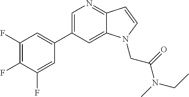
C1(F)=C(F)C(F)=CC(C2=CN=C3C(=C2)N(CC(=O)N(C)CC)C=C3)=C1
